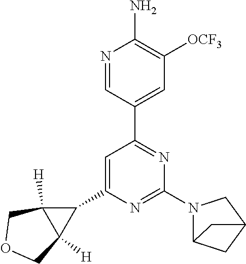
N1=CC(C2=NC(N3C4CC(C3)C4)=NC(C3C4([H])C3([H])COC4)=C2)=CC([OCF3])=C1N
